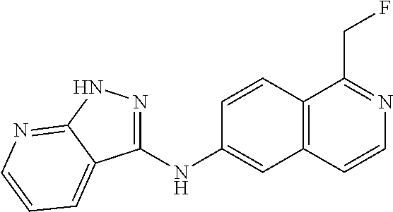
C(C1=NC=CC2=C1C=CC(NC1=NNC3=NC=CC=C13)=C2)F
